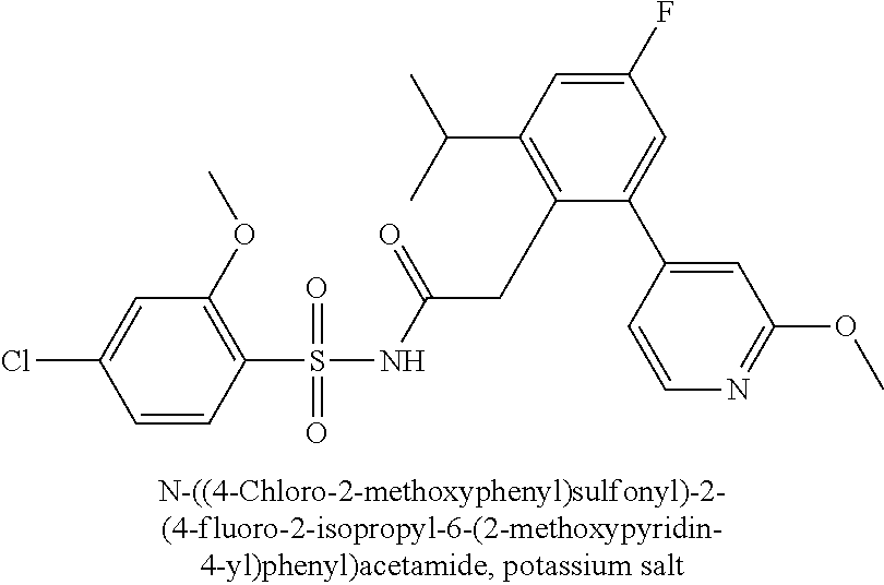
C1(S(NC(CC2=C(C(C)C)C=C(F)C=C2C2=CC(OC)=NC=C2)=O)(=O)=O)=C(OC)C=C(Cl)C=C1
